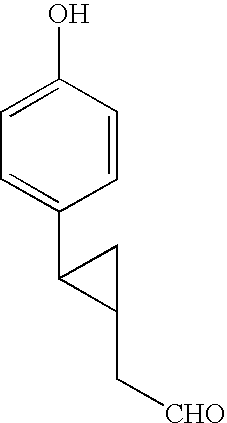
C1=C(O)C=CC(C2C(C[CHO])C2)=C1
